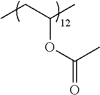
CCC(C)OC(=O)C
